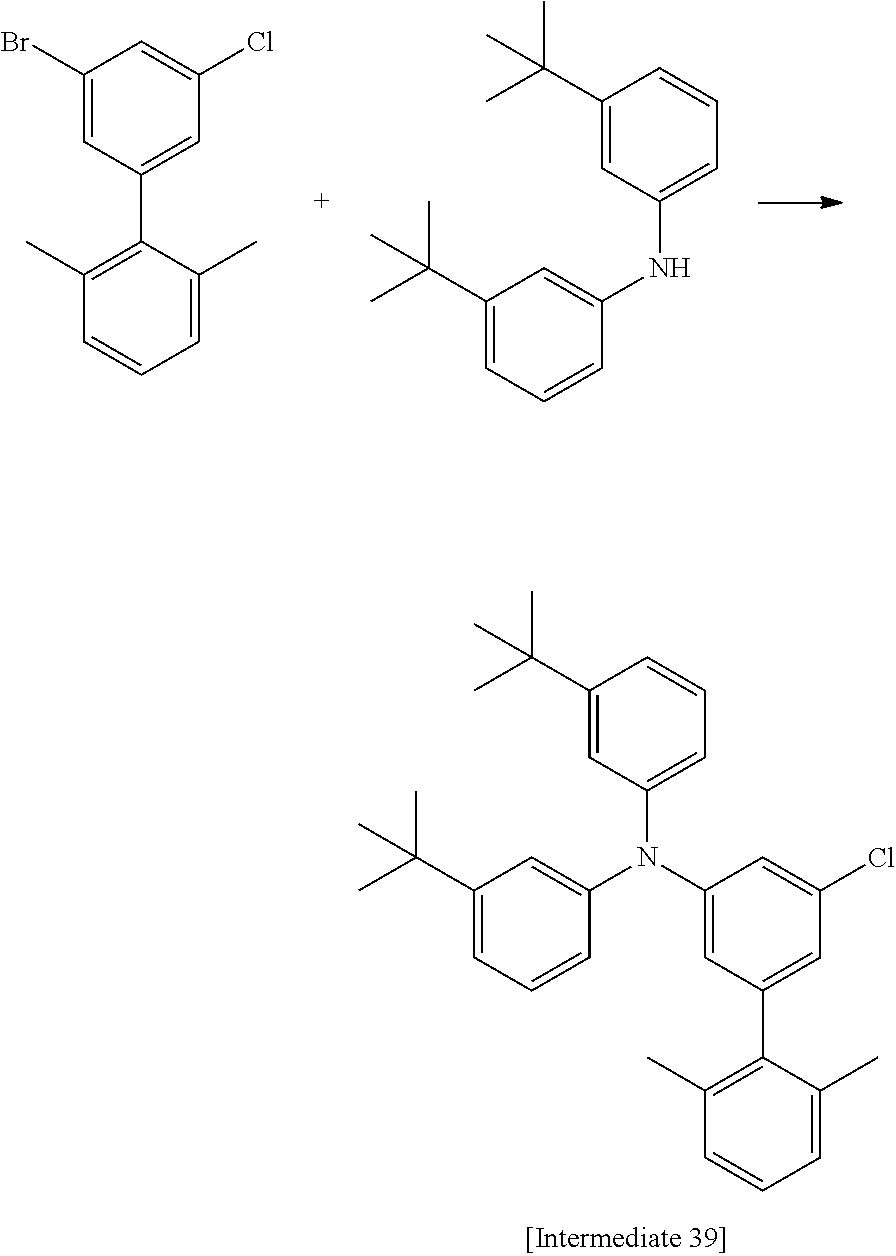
C1(C(C)(C)C)=CC(N(C2=CC(C3=C(C)C=CC=C3C)=CC(Cl)=C2)C2=CC(C(C)(C)C)=CC=C2)=CC=C1.C1(Br)=CC(C2=C(C)C=CC=C2C)=CC(Cl)=C1.C1(C(C)(C)C)=CC(NC2=CC(C(C)(C)C)=CC=C2)=CC=C1
